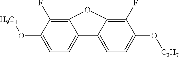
C12=C(F)C(O[H9C4])=CC=C1C1=CC=C(O[C3H7])C(F)=C1O2
